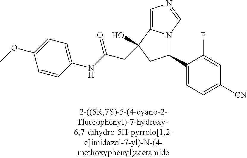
C1(C2=CC=C([CN])C=C2F)N2C(=CN=C2)C(O)(CC(NC2=CC=C(OC)C=C2)=O)C1
